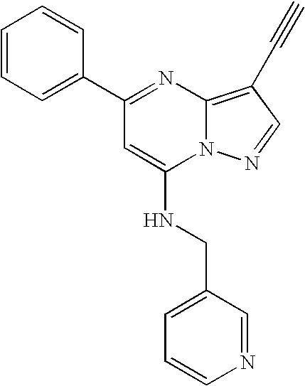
C1(C2=NC3=C(C#C)C=NN3C(NCC3=CC=CN=C3)=C2)=CC=CC=C1
